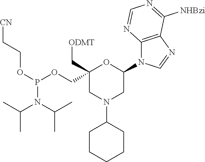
C1(N2C3=C(N=C2)C([NHBzi])=NC=N3)OC(COP(OCC[CN])N(C(C)C)C(C)C)(C[ODMT])CN(C2CCCCC2)C1
